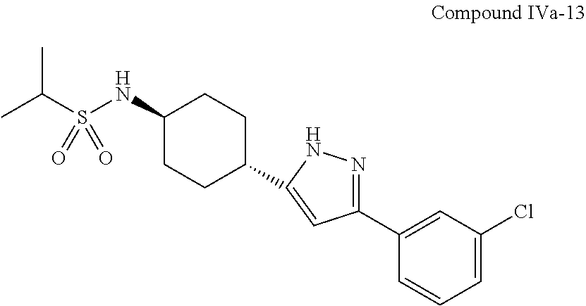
CC(S(NC1CCC(C2=CC(C3=CC(Cl)=CC=C3)=NN2)CC1)(=O)=O)C
